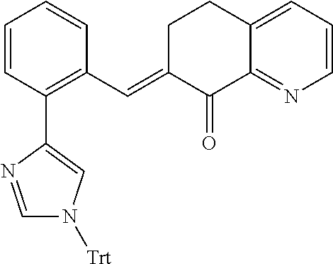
C1C(=CC2=C(C3=CN([Trt])C=N3)C=CC=C2)C(=O)C2=NC=CC=C2C1
